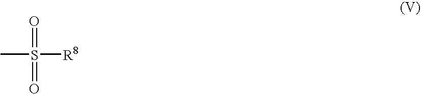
CS([R8])(=O)=O
